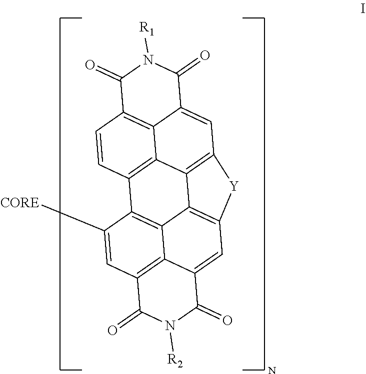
C1([CORE])=CC2=C3C4=C1C1=C5C6=C(C=C7C5=C(C=C1)C(=O)N([R1])C7=O)[Y]C(=C46)C=C3C(=O)N([R2])C2=O
